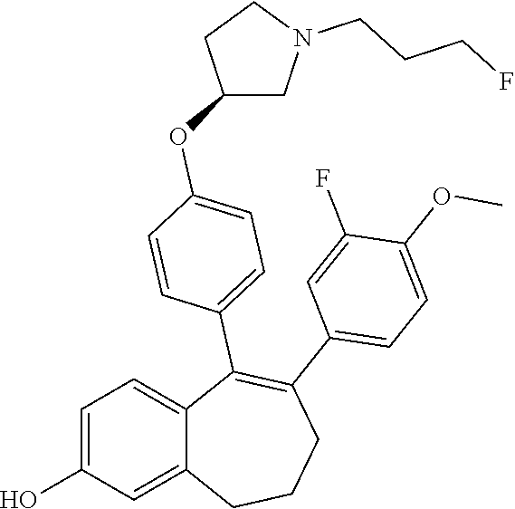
C1=C(O)C=C2C(=C1)C(C1=CC=C(OC3CN(CCCF)CC3)C=C1)=C(C1=CC=C(OC)C(F)=C1)CCC2
